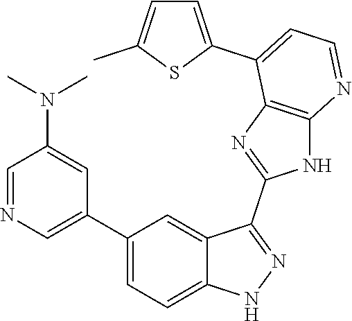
C1=NC=C(C2=CC=C3C(=C2)C(C2=NC4=C(N2)N=CC=C4C2=CC=C(C)S2)=NN3)C=C1N(C)C
